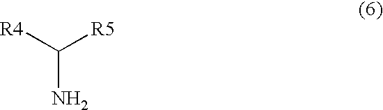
C(N)([R4])[R5]
